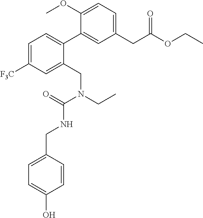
C1(CC(OCC)=O)=CC=C(OC)C(C2=CC=C([F3C])C=C2CN(CC)C(=O)NCC2=CC=C(O)C=C2)=C1
